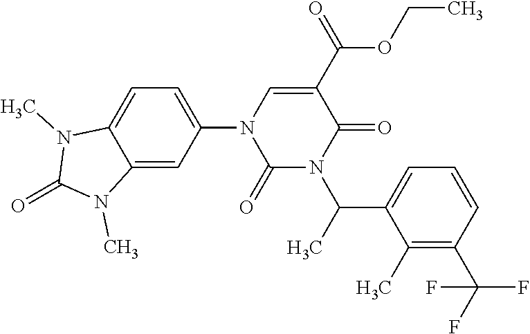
C12=CC=C(N3C(=O)N(C(C4=CC=CC(C(F)(F)F)=C4C)C)C(=O)C(C(OCC)=O)=C3)C=C1N(C)C(=O)N2C
